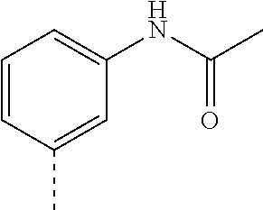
C1=CC(C)=CC(NC(C)=O)=C1
